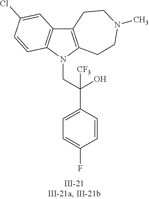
N1(CC(C2=CC=C(F)C=C2)(O)[CF3])C2=C(C3=C1C=CC(Cl)=C3)CCN(C)CC2
